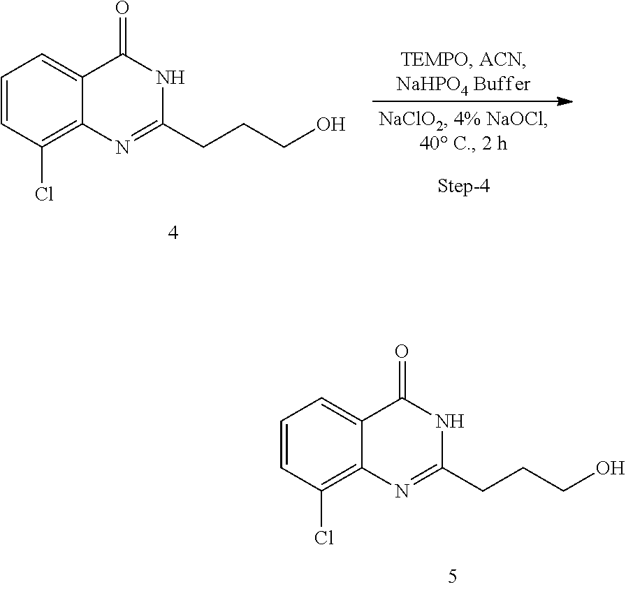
C1=CC(Cl)=C2C(=C1)C(=O)NC(CCCO)=N2.C1=CC(Cl)=C2C(=C1)C(=O)NC(CCCO)=N2
